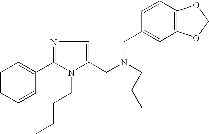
C1=CC=CC(C2=NC=C(CN(CC3=CC4=C(C=C3)OCO4)CCC)N2CCCC)=C1
